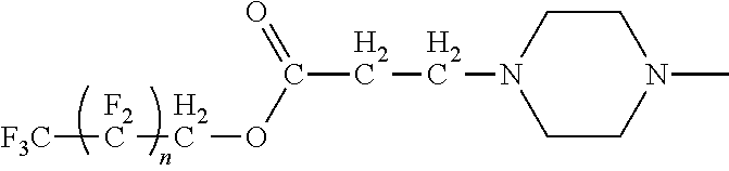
[F3C][F2C]COC(CCN1CCN(C)CC1)=O
